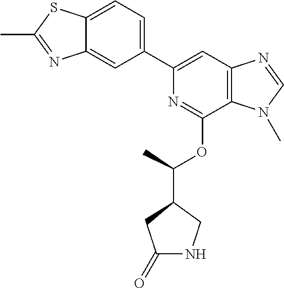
N1=C(OC(C)C2CNC(=O)C2)C2=C(C=C1C1=CC=C3C(=C1)N=C(C)S3)N=CN2C
